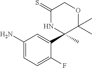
C1(N)=CC=C(F)C(C2(C)C(C)(C)OCC(=S)N2)=C1
